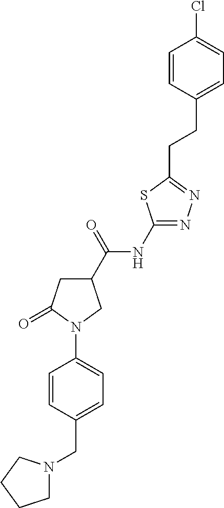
C1N(CC2=CC=C(N3C(=O)CC(C(NC4=NN=C(CCC5=CC=C(Cl)C=C5)S4)=O)C3)C=C2)CCC1
